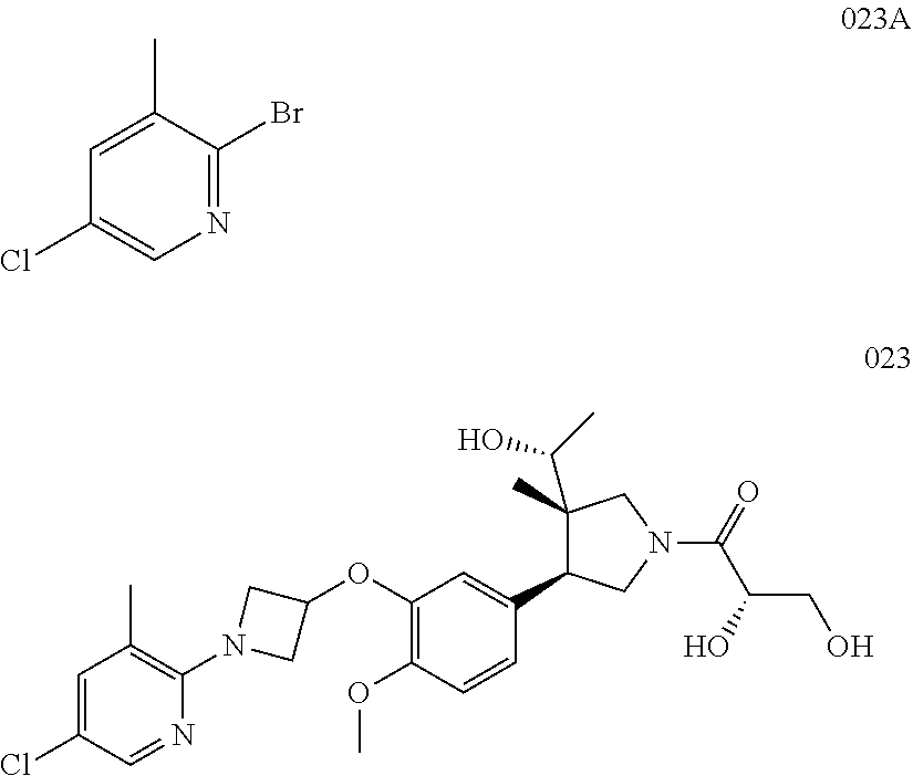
C1=C(C)C(Br)=NC=C1Cl.C1=C(Cl)C=NC(N2CC(OC3=C(OC)C=CC(C4C(C(O)C)(C)CN(C(C(CO)O)=O)C4)=C3)C2)=C1C
